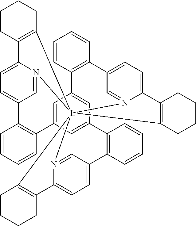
N12=CC3=CC=C1C1=C([Ir]2456N2=CC(=CC=C2C2=C4CCCC2)C2=C(C4=CC(=CC(=C4)C4=C(C=CC=C4)C4=CC=C(N5=C4)C4=C6CCCC4)C4=C3C=CC=C4)C=CC=C2)CCCC1
